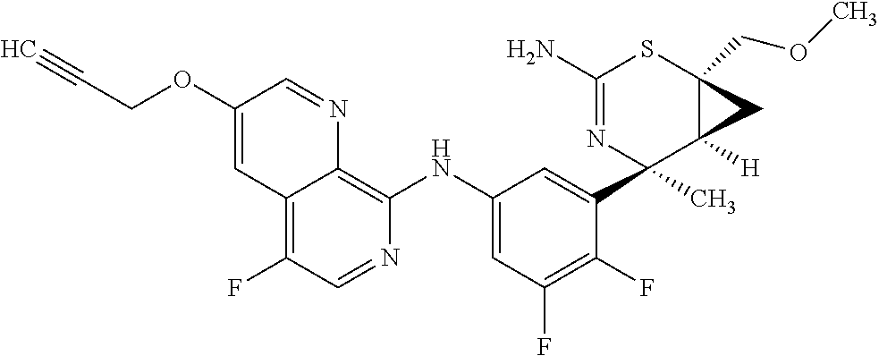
C1(N)=NC(C)(C2=CC(NC3=C4C(=C(F)C=N3)C=C(OCC#C)C=N4)=CC(F)=C2F)C2([H])C(COC)(S1)C2
